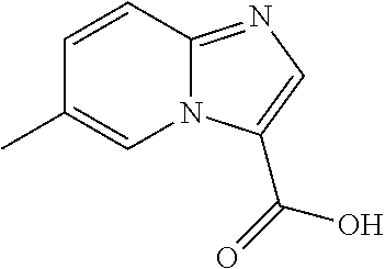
C1=CC2=NC=C(C(=O)O)N2C=C1C
